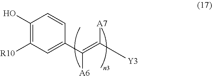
C1=C(C(=C([Y3])[A7])[A6])C=CC(O)=C1[R10]
